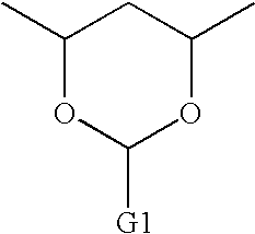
C1(C)OC([G1])OC(C)C1
